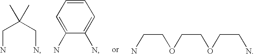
C(N)C(CN)(C)C.C1(N)=CC=CC=C1N.O(CCN)CCOCCN
